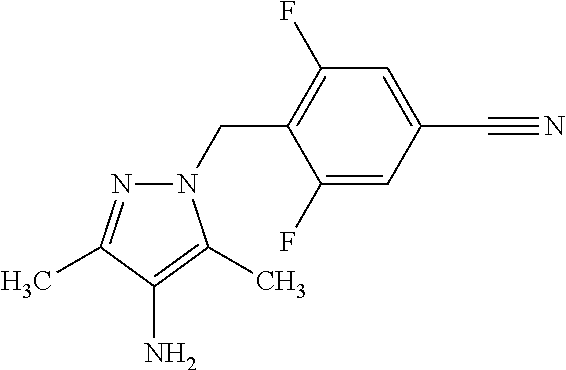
C1(F)=CC(C#N)=CC(F)=C1CN1N=C(C)C(N)=C1C
